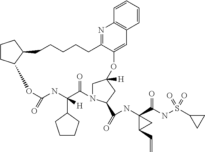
C1CC2C(C1)CCCCCC1=NC3=C(C=C1OC1([H])CN(C(C(=O)NC4(C(=O)NS(=O)(C5CC5)=O)C(C=C)C4)C1)C(=O)C([H])(C1CCCC1)NC(=O)O2)C=CC=C3
